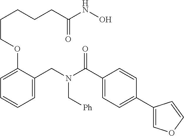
C1=C(CN(C(C2=CC=C(C3=COC=C3)C=C2)=O)C[Ph])C(OCCCCCC(NO)=O)=CC=C1
